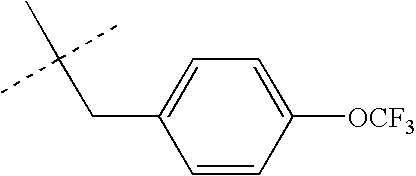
CC(CC1=CC=C([OCF3])C=C1)(C)C
